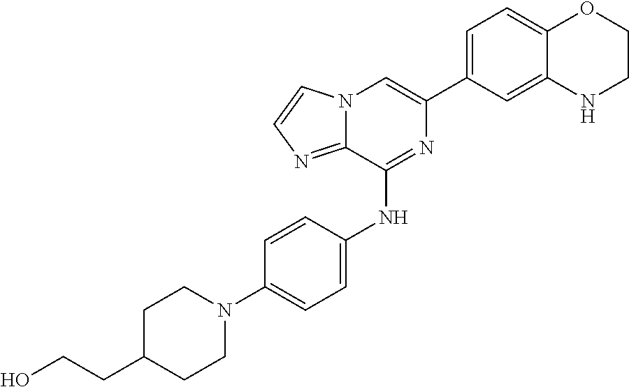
C1(C2=CC=C3C(=C2)NCCO3)=CN2C(=NC=C2)C(NC2=CC=C(N3CCC(CCO)CC3)C=C2)=N1
